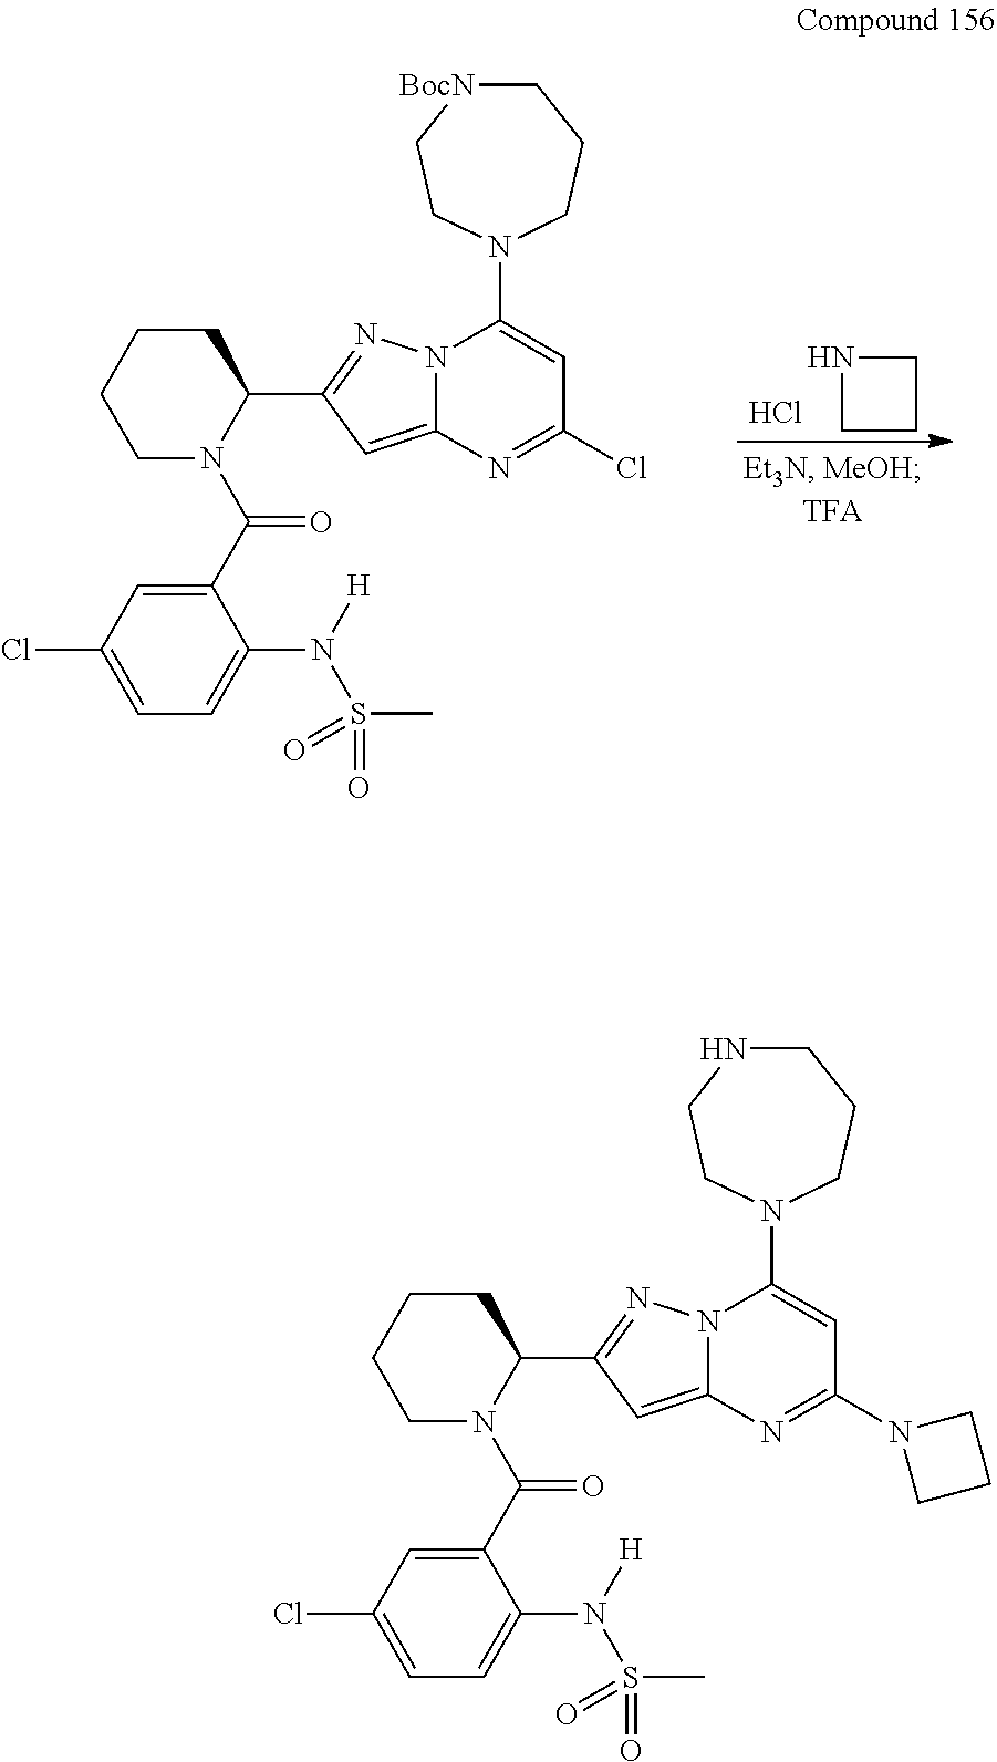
N1CCC1.Cl.C1CCN(C(C2=CC(Cl)=CC=C2N(S(=O)(C)=O)[H])=O)C(C2=NN3C(=C2)N=C(Cl)C=C3N2CCC[BocN]CC2)C1.C1CCN(C(C2=CC(Cl)=CC=C2N(S(=O)(C)=O)[H])=O)C(C2=NN3C(=C2)N=C(N2CCC2)C=C3N2CCCNCC2)C1
